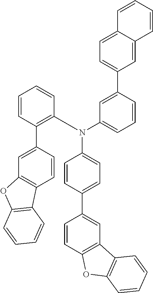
C1(N(C2=CC=CC(C3=CC=C4C=CC=CC4=C3)=C2)C2=C(C3=CC4=C(C=C3)C3=C(O4)C=CC=C3)C=CC=C2)=CC=C(C2=CC3=C(C=C2)OC2=C3C=CC=C2)C=C1
